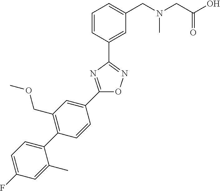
C1=CC(C2=NOC(C3=CC(COC)=C(C4=CC=C(F)C=C4C)C=C3)=N2)=CC(CN(CC(O)=O)C)=C1
